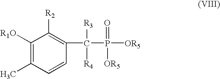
C1([R1O])=C(C)C=CC(C([R3])([R4])P(=O)([OR5])[OR5])=C1[R2]
